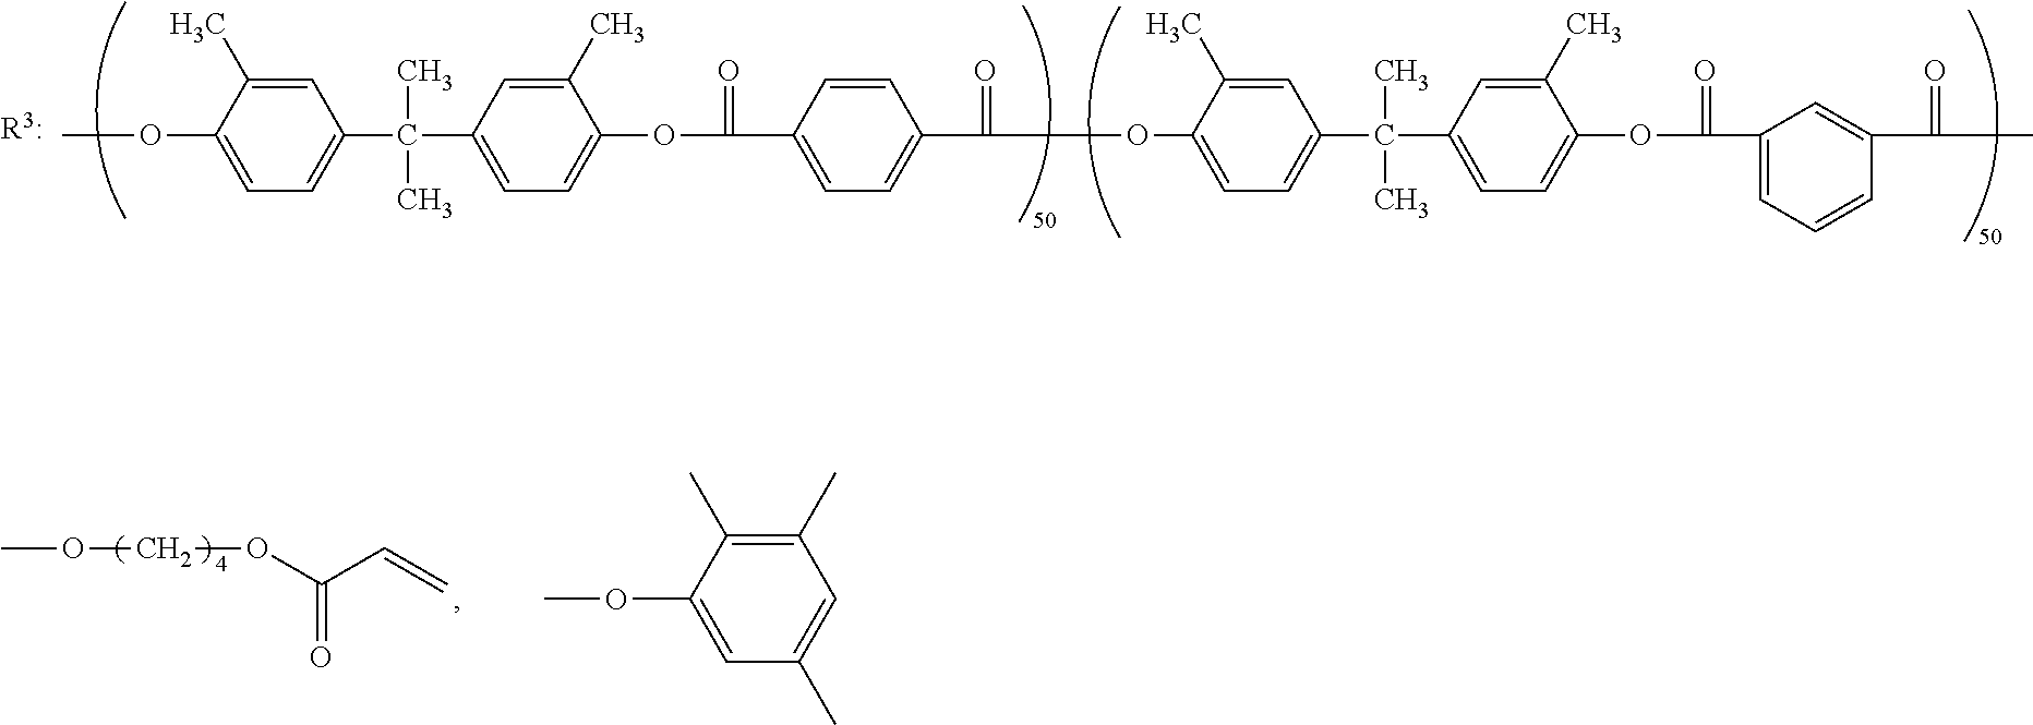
C1=C(C)C(OC)=CC=C1C(C)(C)C1=CC=C(OC(=O)C2=CC=C(C(=O)OC3=CC=C(C(C)(C)C4=CC=C(OC(C5=CC=CC(C(=O)C)=C5)=O)C(C)=C4)C=C3C)C=C2)C(C)=C1.COCOC(C=C)=O.COC1=CC(C)=CC(C)=C1C
